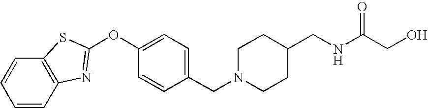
C1=CC(CN2CCC(CNC(CO)=O)CC2)=CC=C1OC1=NC2=C(C=CC=C2)S1
